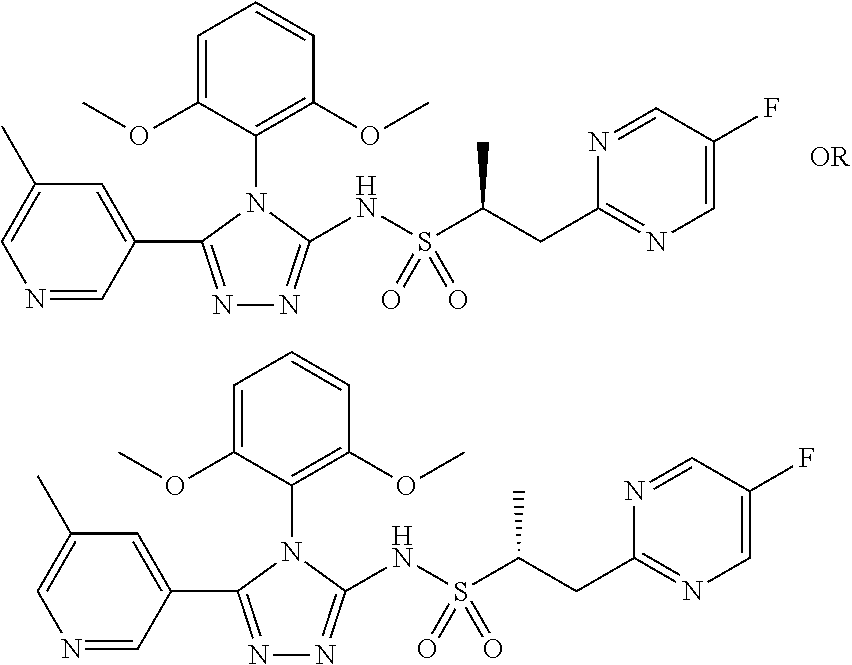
C1=C(OC)C(N2C(C3=CC(C)=CN=C3)=NN=C2NS(C(CC2=NC=C(F)C=N2)C)(=O)=O)=C(OC)C=C1.C1=C(OC)C(N2C(C3=CC(C)=CN=C3)=NN=C2NS(C(CC2=NC=C(F)C=N2)C)(=O)=O)=C(OC)C=C1
